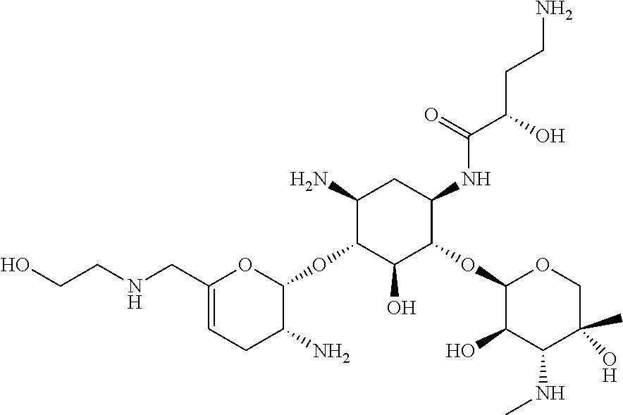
C1(N)C(OC2OC(CNCCO)=CCC2N)C(O)C(OC2C(O)C(NC)C(C)(O)CO2)C(NC(C(CCN)O)=O)C1
